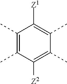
C1(C)=C(C)C([Z2])=C(C)C(C)=C1[Z1]
